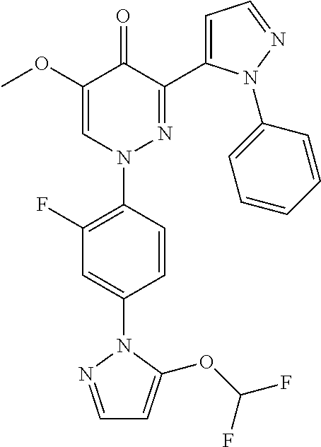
C1=CC(N2N=C(C3=CC=NN3C3=CC=CC=C3)C(=O)C(OC)=C2)=C(F)C=C1N1N=CC=C1OC(F)F
